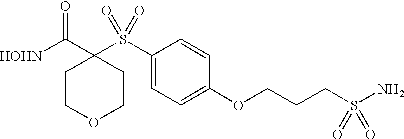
[HOHN]C(C1(S(C2=CC=C(OCCCS(N)(=O)=O)C=C2)(=O)=O)CCOCC1)=O
